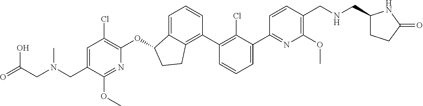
O(C1C2=CC=CC(C3=C(Cl)C(C4=NC(OC)=C(CNCC5CCC(=O)N5)C=C4)=CC=C3)=C2CC1)C1=C(Cl)C=C(CN(CC(=O)O)C)C(OC)=N1
